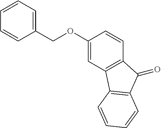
C1=CC=C(COC2=CC3=C(C=C2)C(=O)C2=C3C=CC=C2)C=C1
